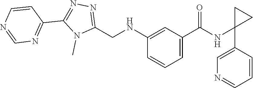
C1(NC(C2=CC=CC(NCC3=NN=C(C4=NC=NC=C4)N3C)=C2)=O)(C2=CN=CC=C2)CC1
